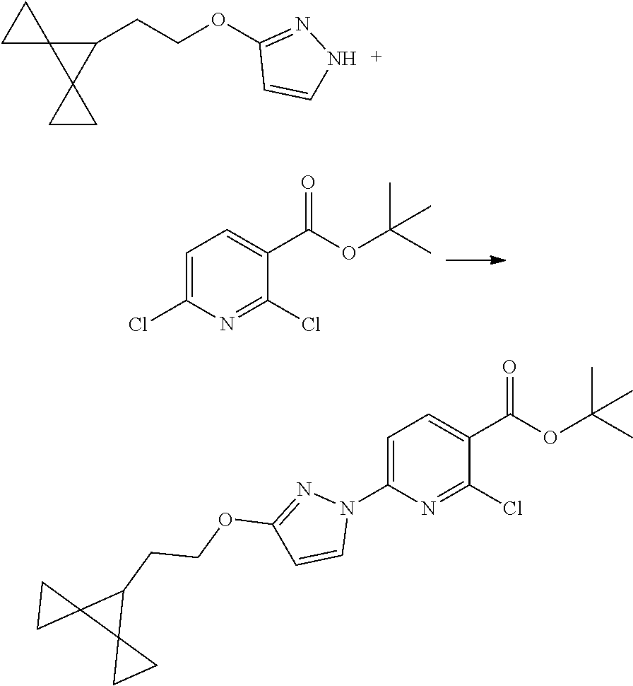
C1=C(Cl)N=C(Cl)C(C(OC(C)(C)C)=O)=C1.C1(CCOC2=NNC=C2)C2(C13CC3)CC2.C1=C(N2N=C(OCCC3C4(C35CC5)CC4)C=C2)N=C(Cl)C(C(OC(C)(C)C)=O)=C1
